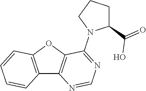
C12=C(OC3=C1N=CN=C3N1C(C(=O)O)CCC1)C=CC=C2
